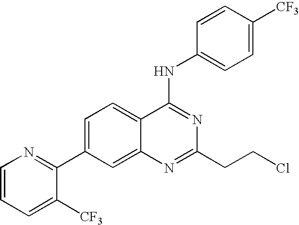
C1=CC=C([CF3])C(C2=CC=C3C(=C2)N=C(CCCl)N=C3NC2=CC=C([CF3])C=C2)=N1
